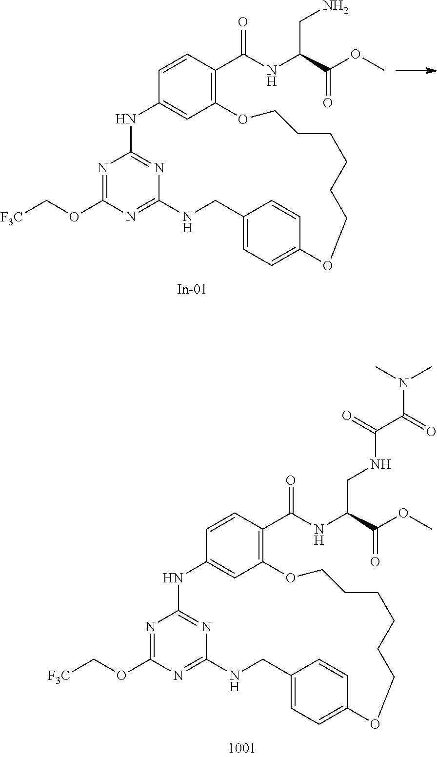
N1=C(OC[F3C])N=C2N=C1NC1=CC(=C(C(NC(C(OC)=O)CNC(C(N(C)C)=O)=O)=O)C=C1)OCCCCCCOC1=CC=C(CN2)C=C1.N1=C(OC[F3C])N=C2N=C1NC1=CC(=C(C(NC(C(OC)=O)CN)=O)C=C1)OCCCCCCOC1=CC=C(CN2)C=C1
